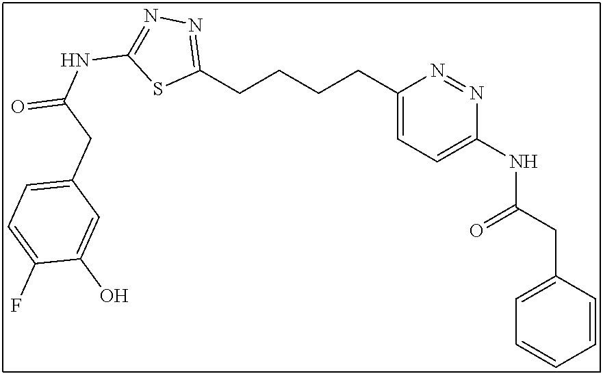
C1(CCCCC2=CC=C(NC(CC3=CC=CC=C3)=O)N=N2)=NN=C(NC(=O)CC2=CC=C(F)C(O)=C2)S1
